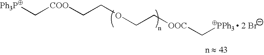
[Ph3P]C[COO]CCOCC[OOC]C[PPh3  2 Br]
